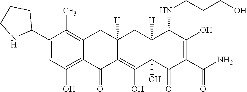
C12=C(O)C=C(C3CCCN3)C([CF3])=C1CC1([H])C(=C(O)C3(O)C([H])(C1)C(NCCCO)C(O)=C(C(N)=O)C3=O)C2=O
